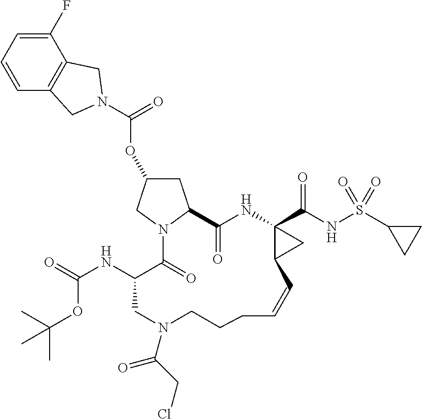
O(C1CC2N(C1)C(=O)C(NC(=O)OC(C)(C)C)CN(C(CCl)=O)CCCC=CC1C(C(NS(C3CC3)(=O)=O)=O)(NC2=O)C1)C(=O)N1CC2=C(C(F)=CC=C2)C1
